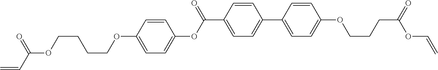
C1=C(C(OC2=CC=C(OCCCCOC(=O)C=C)C=C2)=O)C=CC(C2=CC=C(OCCCC(OC=C)=O)C=C2)=C1
